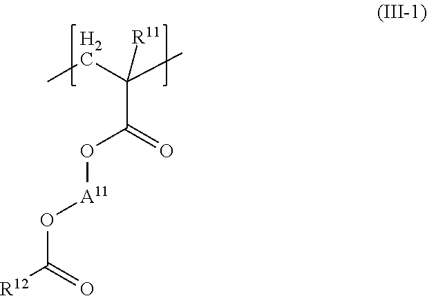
C(C)C(C)([R11])C(=O)O[A11]OC([R12])=O
